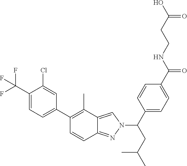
C1(C2=C(C)C3=CN(C(C4=CC=C(C(NCCC(O)=O)=O)C=C4)CC(C)C)N=C3C=C2)=CC=C(C(F)(F)F)C(Cl)=C1
